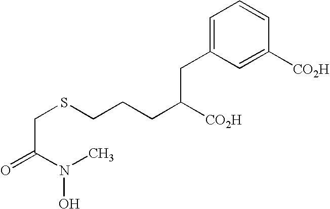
C(C(N(O)C)=O)SCCCC([CO2H])CC1=CC=CC([CO2H])=C1
